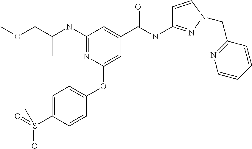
C(C)(COC)NC1=NC(OC2=CC=C(S(=O)(=O)C)C=C2)=CC(C(NC2=NN(CC3=NC=CC=C3)C=C2)=O)=C1
